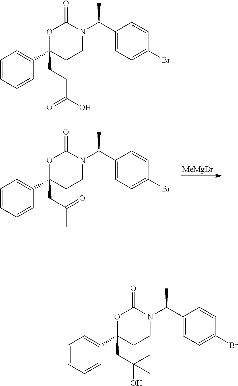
C1=CC=CC(C2(CC(C)=O)CCN(C(C)C3=CC=C(Br)C=C3)C(=O)O2)=C1.[MeMgBr].C1=CC=CC(C2(CCC(=O)O)CCN(C(C)C3=CC=C(Br)C=C3)C(=O)O2)=C1.C1=CC=CC(C2(CC(O)(C)C)CCN(C(C)C3=CC=C(Br)C=C3)C(=O)O2)=C1
